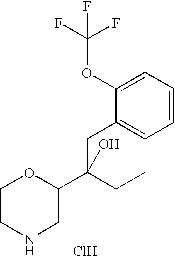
C1CNCC(C(CC2=CC=CC=C2OC(F)(F)F)(CC)O)O1.Cl
